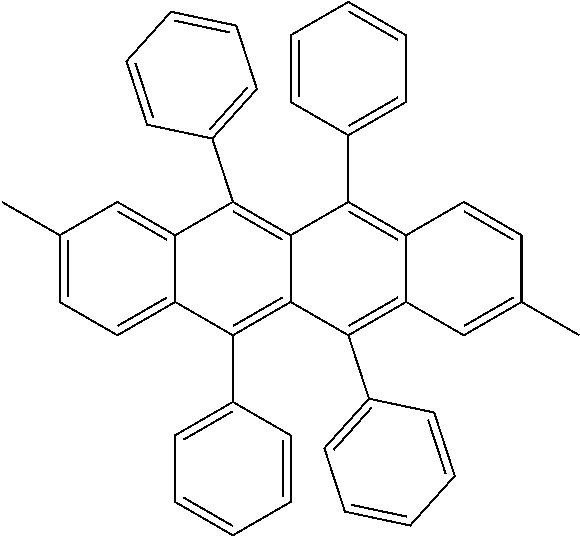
C1(C)=CC=C2C(=C1)C(C1=CC=CC=C1)=C1C(=C2C2=CC=CC=C2)C(C2=CC=CC=C2)=C2C(=C1C1=CC=CC=C1)C=CC(C)=C2
